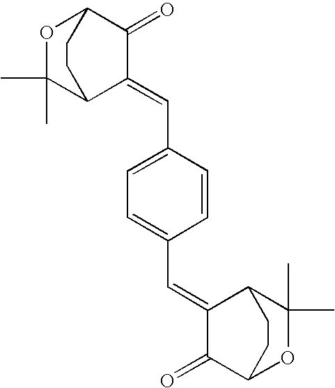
C1(=CC2=CC=C(C=C3C(=O)C4OC(C)(C)C3CC4)C=C2)C(=O)C2OC(C)(C)C1CC2
